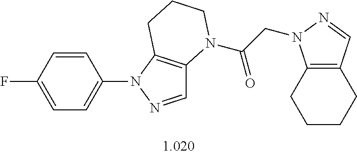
C1=CC(F)=CC=C1N1N=CC2=C1CCCN2C(CN1C2=C(C=N1)CCCC2)=O
